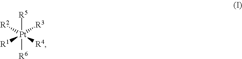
[R5][Pt]([R6])([R2])([R3])([R1])[R4]
